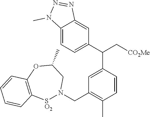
C12=CC=C(C(C[CO2Me])C3=CC(CN4[SO2]C5=C(OC(C)C4)C=CC=C5)=C(C)C=C3)C=C1N=NN2C
